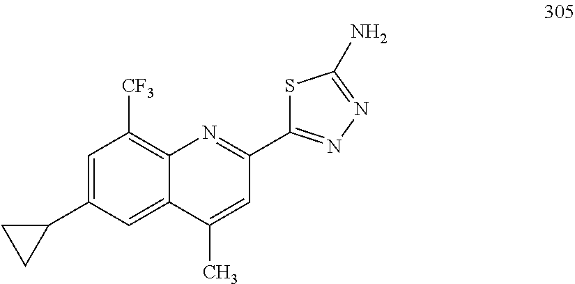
C1=C(C2CC2)C=C2C(=C1[CF3])N=C(C1=NN=C(N)S1)C=C2C
